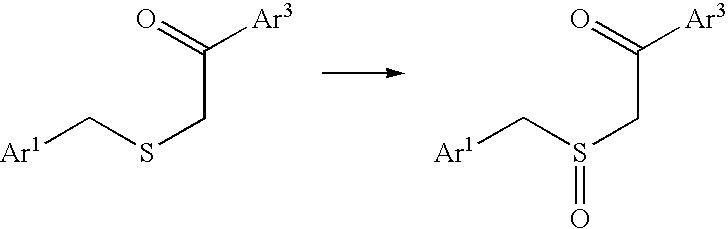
[Ar1]CSCC(=O)[Ar3].[Ar1]CS(CC(=O)[Ar3])=O
